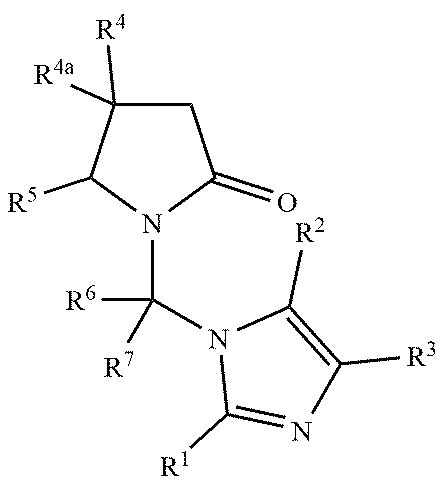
C1([R4])([R4a])CC(=O)N(C(N2C([R1])=NC([R3])=C2[R2])([R6])[R7])C1[R5]
